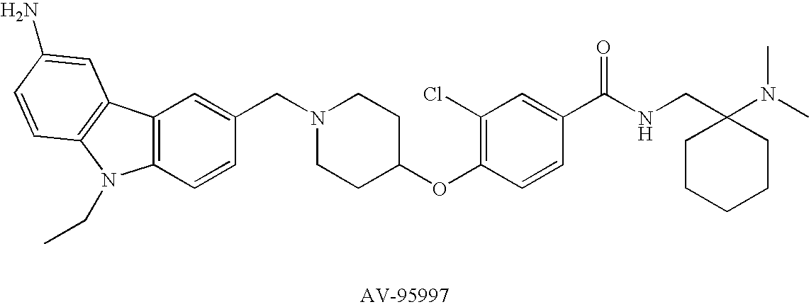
C12=C(C=CC(CN3CCC(OC4=C(Cl)C=C(C(NCC5(N(C)C)CCCCC5)=O)C=C4)CC3)=C1)N(CC)C1=C2C=C(N)C=C1
